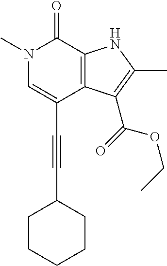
C(C1=CN(C)C(=O)C2=C1C(C(=O)OCC)=C(C)N2)#CC1CCCCC1
